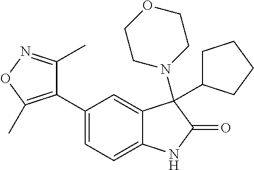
C1(C2=CC=C3C(=C2)C(N2CCOCC2)(C2CCCC2)C(=O)N3)=C(C)ON=C1C
